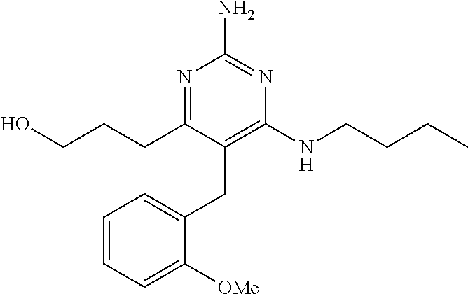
N1=C(CCCO)C(CC2=CC=CC=C2[OMe])=C(NCCCC)N=C1N
